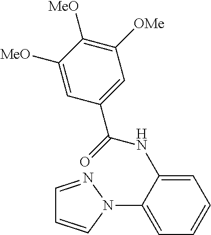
C1=NN(C2=CC=CC=C2NC(C2=CC([OMe])=C([MeO])C([MeO])=C2)=O)C=C1
